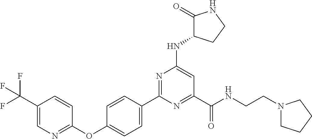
C1=CC(C2=NC(NC3C(=O)NCC3)=CC(C(=O)NCCN3CCCC3)=N2)=CC=C1OC1=NC=C(C(F)(F)F)C=C1
